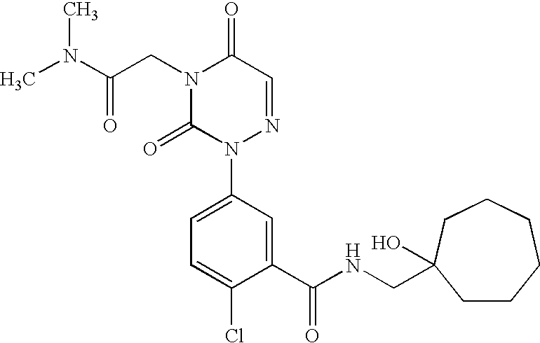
N(C(CN1C(=O)N(C2=CC=C(Cl)C(C(NCC3(O)CCCCCC3)=O)=C2)N=CC1=O)=O)(C)C
